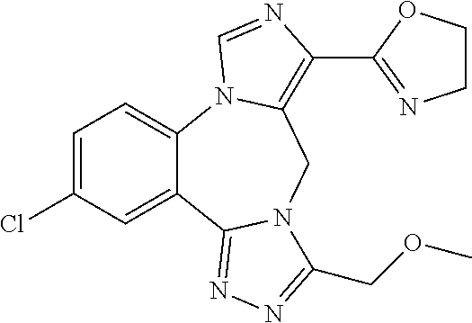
C1=C(Cl)C=C2C(=C1)N1C(=C(C3=NCCO3)N=C1)CN1C2=NN=C1COC
